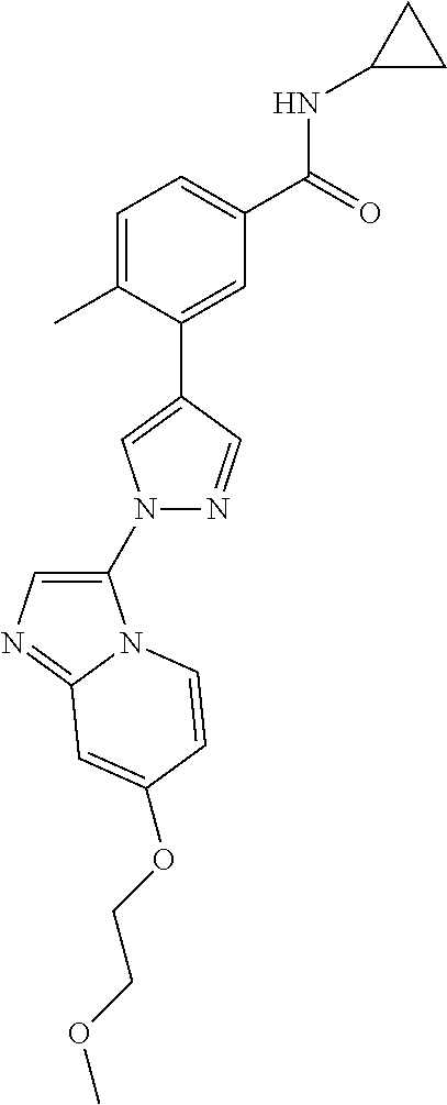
C1=C(C)C(C2=CN(C3=CN=C4N3C=CC(OCCOC)=C4)N=C2)=CC(C(=O)NC2CC2)=C1
